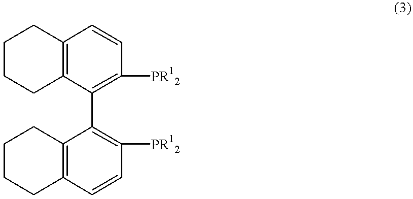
C1CCC2=C(C1)C=CC([PR12])=C2C1=C([PR12])C=CC2=C1CCCC2
